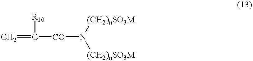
C=C([CO]N([(CH2)nSO3M])[(CH2)nSO3M])[R10]
